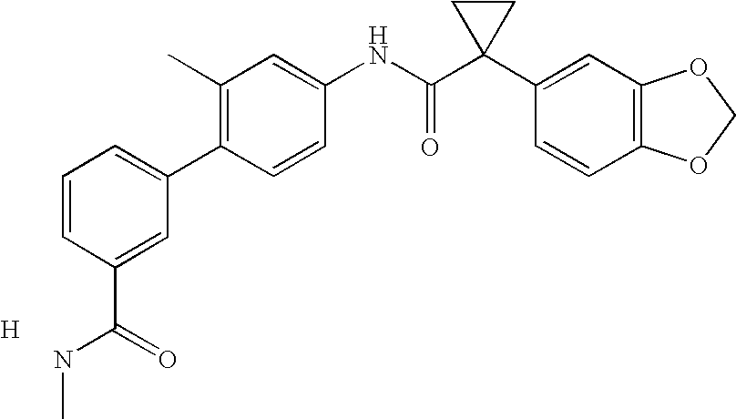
C1(C2=CC=CC(C(NC)=O)=C2)=C(C)C=C(NC(C2(C3=CC4=C(C=C3)OCO4)CC2)=O)C=C1.[H]
